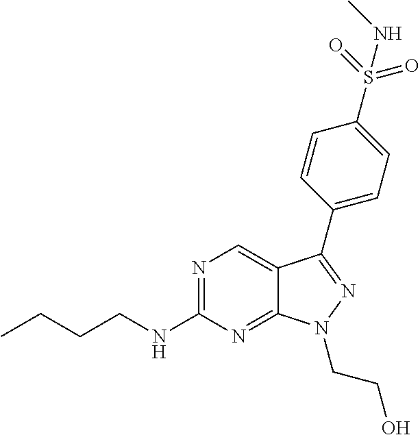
N1=C(NCCCC)N=C2C(=C1)C(C1=CC=C(S(=O)(=O)NC)C=C1)=NN2CCO
